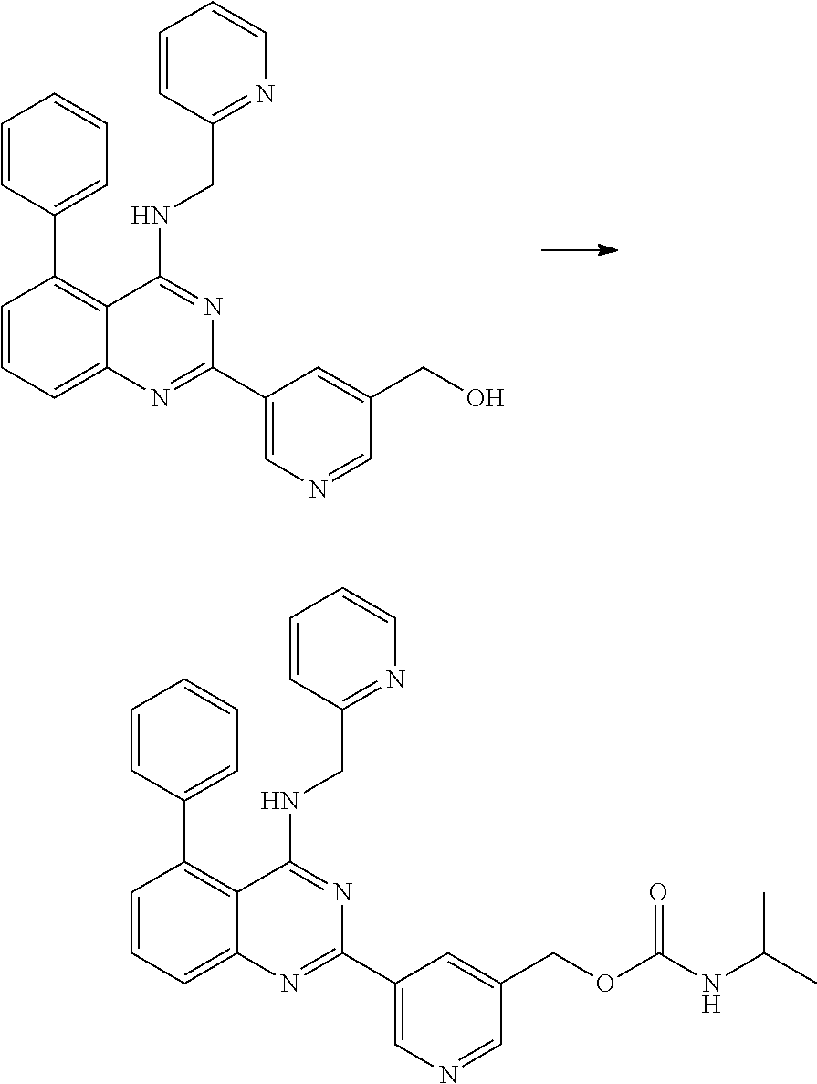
C1=CC=C2C(=C1C1=CC=CC=C1)C(NCC1=NC=CC=C1)=NC(C1=CN=CC(CO)=C1)=N2.C1=CC=C2C(=C1C1=CC=CC=C1)C(NCC1=NC=CC=C1)=NC(C1=CN=CC(COC(NC(C)C)=O)=C1)=N2
